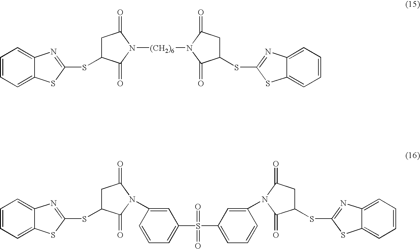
C1=CC=C2C(=C1)N=C(SC1CC(=O)N([(CH2)6]N3C(=O)C(SC4=NC5=CC=CC=C5S4)CC3=O)C1=O)S2.C1=CC=C2C(=C1)N=C(SC1CC(=O)N(C3=CC(S(C4=CC=CC(N5C(=O)C(SC6=NC7=CC=CC=C7S6)CC5=O)=C4)(=O)=O)=CC=C3)C1=O)S2
